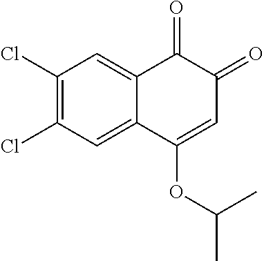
C1(Cl)=C(Cl)C=C2C(=C1)C(=O)C(=O)C=C2OC(C)C
